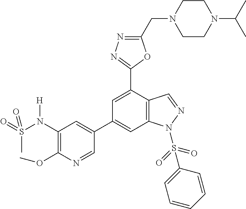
C1=C(C2=NN=C(CN3CCN(C(C)C)CC3)O2)C2=C(C=C1C1=CC(N(S(C)(=O)=O)[H])=C(OC)N=C1)N(S(=O)(=O)C1=CC=CC=C1)N=C2
